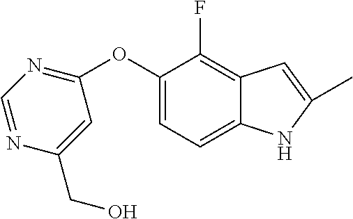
C1(OC2=CC=C3C(=C2F)C=C(C)N3)=NC=NC(CO)=C1
